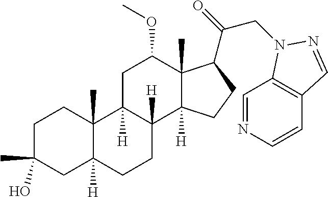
C1C(C)(O)CC2([H])C(C)(C1)C1([H])C([H])(CC2)C2([H])C(C)(C(OC)C1)C(C(=O)CN1C3=C(C=CN=C3)C=N1)CC2
